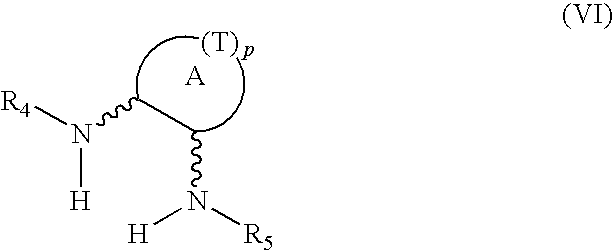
[R4]N(CCN([H])[R5])[H].[(T)]
